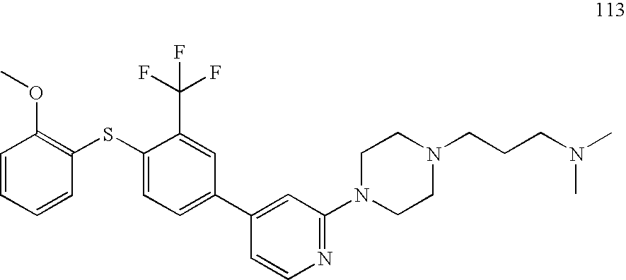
C1=CC=CC(SC2=CC=C(C3=CC(N4CCN(CCCN(C)C)CC4)=NC=C3)C=C2C(F)(F)F)=C1OC
